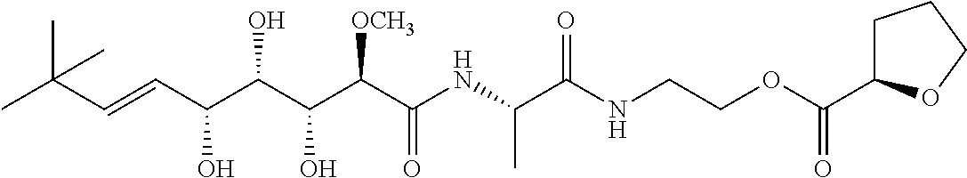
CC(C=CC(C(C(C(C(NC(C(NCCOC(=O)C1CCCO1)=O)C)=O)[OCH3])O)O)O)(C)C
